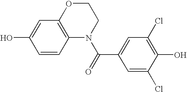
C1=CC2=C(C=C1O)OCCN2C(=O)C1=CC(Cl)=C(O)C(Cl)=C1
